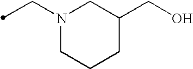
N1(CC)CCCC(CO)C1
